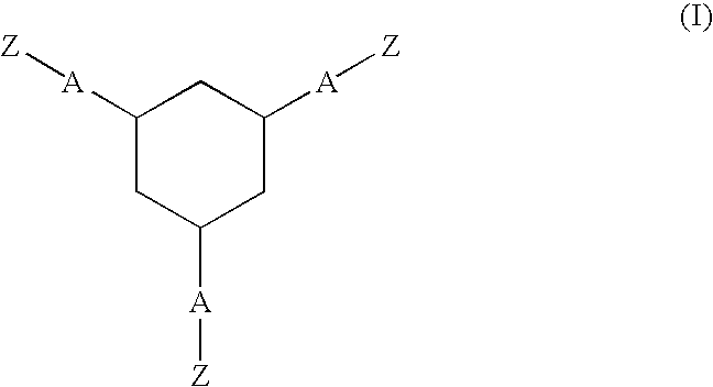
C1([A][Z])CC([A][Z])CC([A][Z])C1
